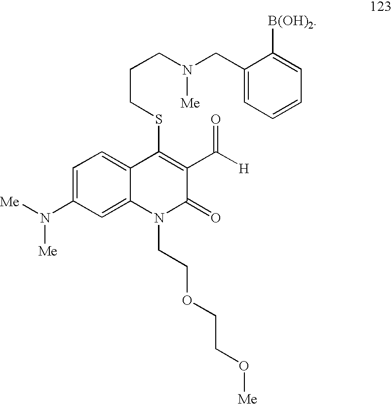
C(CSC1=C(C([H])=O)C(=O)N(CCOCCO[Me])C2=CC(N([Me])[Me])=CC=C12)CN([Me])CC1=CC=CC=C1[B(OH)2]
